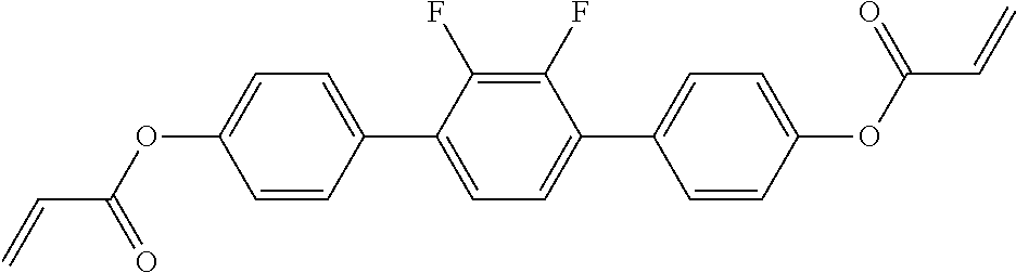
C1(C2=CC=C(C3=CC=C(OC(C=C)=O)C=C3)C(F)=C2F)=CC=C(OC(C=C)=O)C=C1
